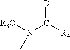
[R3O]N(C([R4])=B)C
